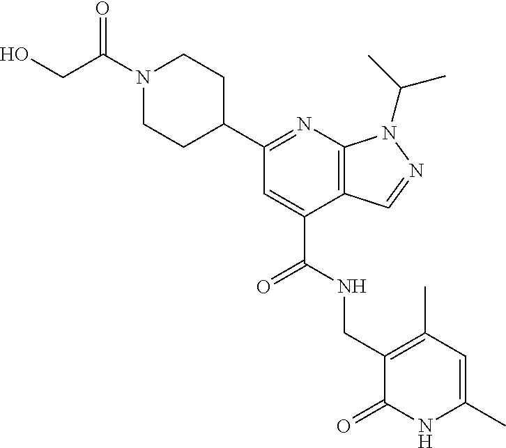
C(C1=CC(C2CCN(C(CO)=O)CC2)=NC2=C1C=NN2C(C)C)(NCC1=C(C)C=C(C)NC1=O)=O
